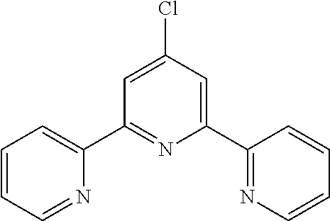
C1=CC=NC(C2=NC(C3=NC=CC=C3)=CC(Cl)=C2)=C1
